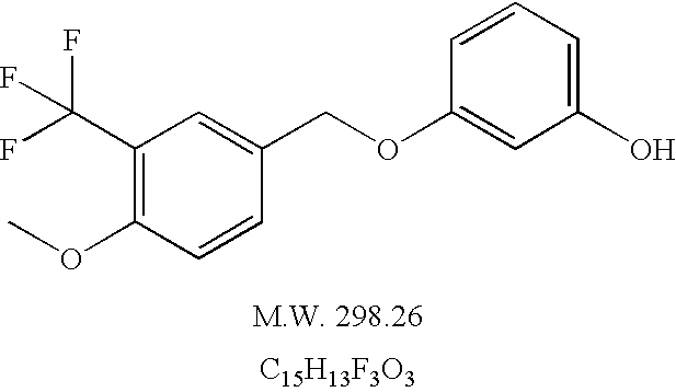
COC1=C(C(F)(F)F)C=C(COC2=CC(O)=CC=C2)C=C1.[C15H13F3O3]
